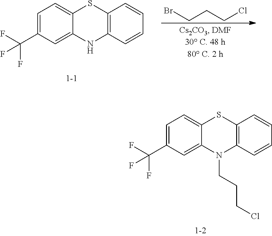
C(CCl)CN1C2=C(C=CC=C2)SC2=CC=C(C(F)(F)F)C=C12.C12=C(SC3=CC=C(C(F)(F)F)C=C3N1)C=CC=C2.C(CCCl)Br
